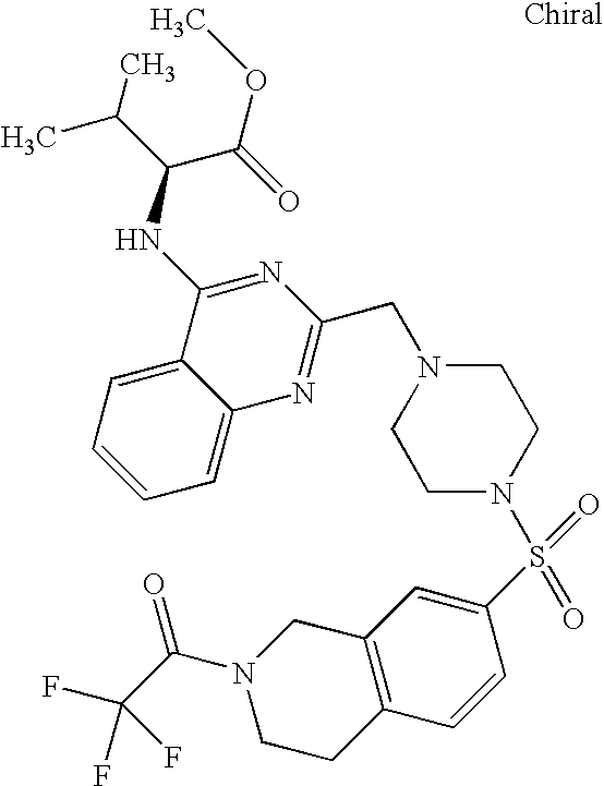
C1=C2C(=CC=C1)C(NC(C(C)C)C(=O)OC)=NC(CN1CCN(S(C3=CC4=C(C=C3)CCN(C(C(F)(F)F)=O)C4)(=O)=O)CC1)=N2
